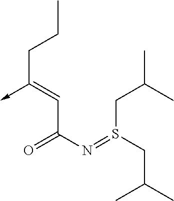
C(C(N=S(CC(C)C)CC(C)C)=O)=C(->C)CCC
